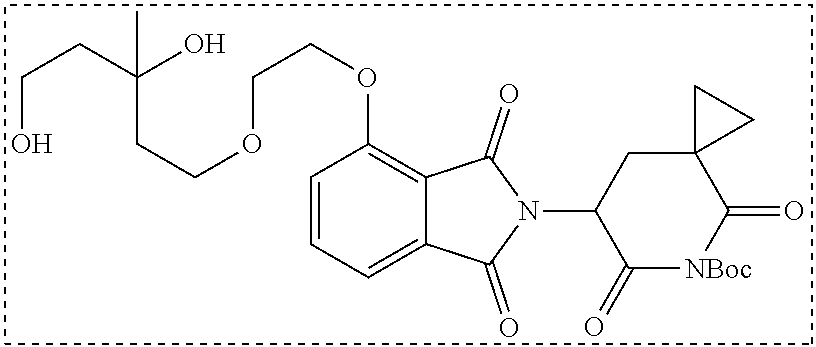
C12=CC=CC(OCCOCCC(O)(CCO)C)=C1C(=O)N(C1C(=O)[NBoc]C(=O)C3(C1)CC3)C2=O
